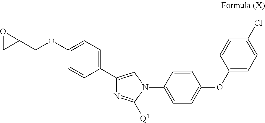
C(OC1=CC=C(C2=CN(C3=CC=C(OC4=CC=C(Cl)C=C4)C=C3)C([Q1])=N2)C=C1)C1OC1
